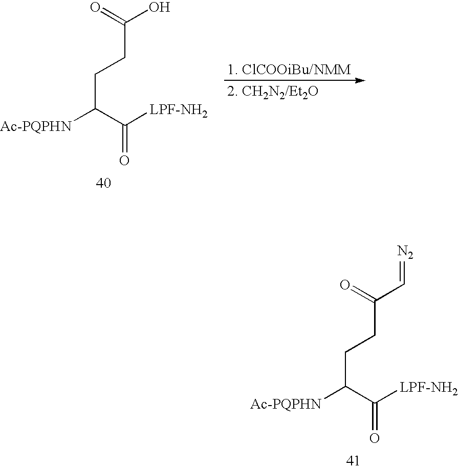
C(O)(=O)CCC([Ac-PQPHN])C([LPF-NH2])=O.C(C=[N2])(=O)CCC([Ac-PQPHN])C([LPF-NH2])=O
